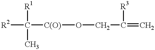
[R2]C([R1])(C)[C(O)]OCC([R3])=C
